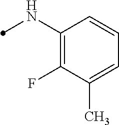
C1(NC)=C(F)C(C)=CC=C1
